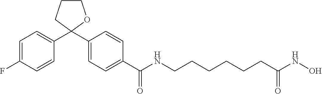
C1(C2(C3=CC=C(C(NCCCCCCC(NO)=O)=O)C=C3)OCCC2)=CC=C(F)C=C1
